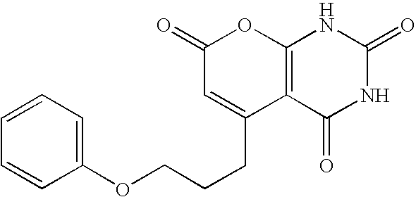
C1(=O)C=C(CCCOC2=CC=CC=C2)C2=C(O1)NC(=O)NC2=O
